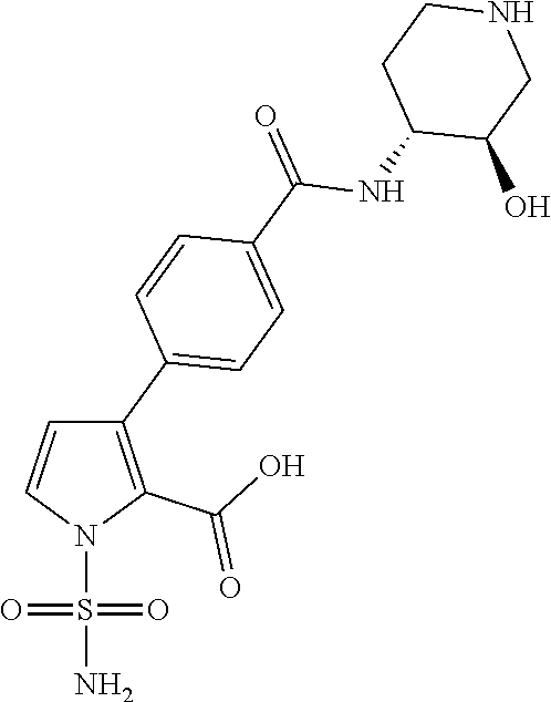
C1(C2=CC=C(C(=O)NC3C(O)CNCC3)C=C2)=C(C(O)=O)N(S(N)(=O)=O)C=C1
